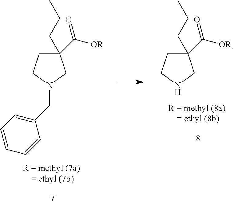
C1(C([OR])=O)(CCC)CCNC1.C1(C([OR])=O)(CCC)CCN(CC2=CC=CC=C2)C1
